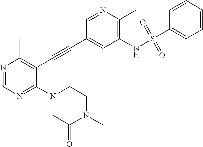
N1(C2=NC=NC(C)=C2C#CC2=CC(NS(C3=CC=CC=C3)(=O)=O)=C(C)N=C2)CC(=O)N(C)CC1
